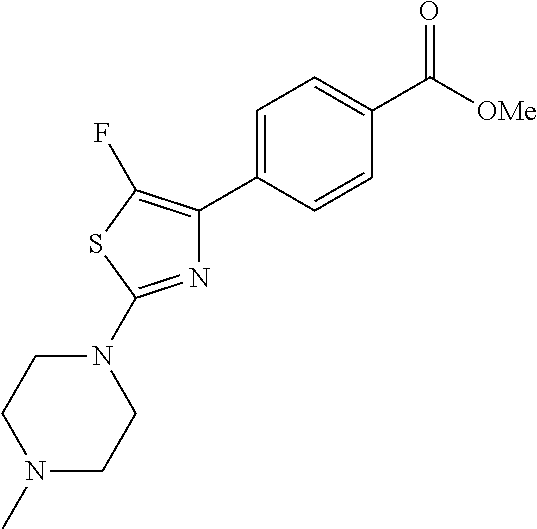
C1=C(C2=C(F)SC(N3CCN(C)CC3)=N2)C=CC(C([OMe])=O)=C1
